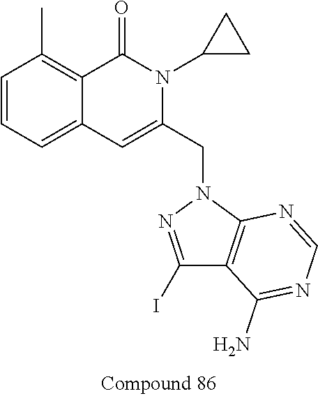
C1=CC=C2C(=C1C)C(=O)N(C1CC1)C(CN1N=C(I)C3=C1N=CN=C3N)=C2
